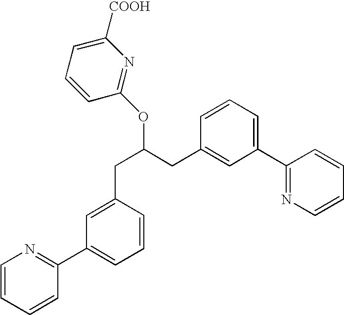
C(C1=CC(C2=NC=CC=C2)=CC=C1)C(OC1=NC([COOH])=CC=C1)CC1=CC(C2=NC=CC=C2)=CC=C1
